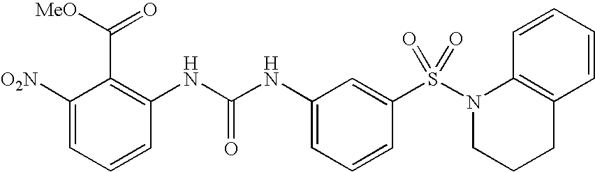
C1([O2N])=CC=CC(NC(NC2=CC=CC(S(N3CCCC4=C3C=CC=C4)(=O)=O)=C2)=O)=C1C([MeO])=O
